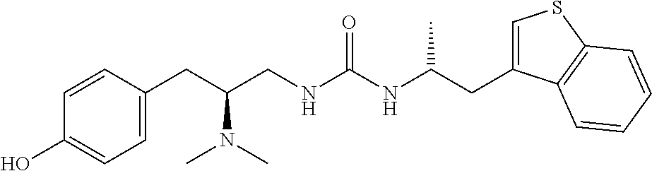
C1(CC(CNC(NC(CC2=CSC3=C2C=CC=C3)C)=O)N(C)C)=CC=C(O)C=C1
